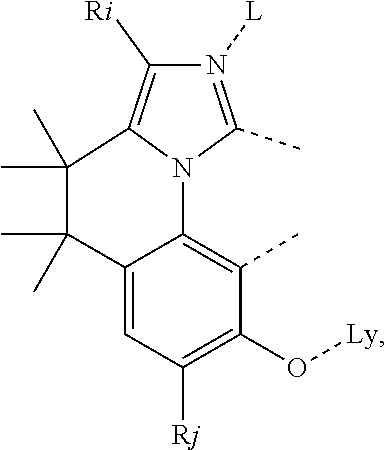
N12C3=C(C)C(O[Ly])=C([Rj])C=C3C(C)(C)C(C)(C)C1=C([Ri])N([L])=C2C
